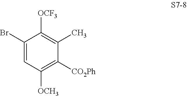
C1(Br)=CC([OCH3])=C([CO2Ph])C(C)=C1[OCF3]
